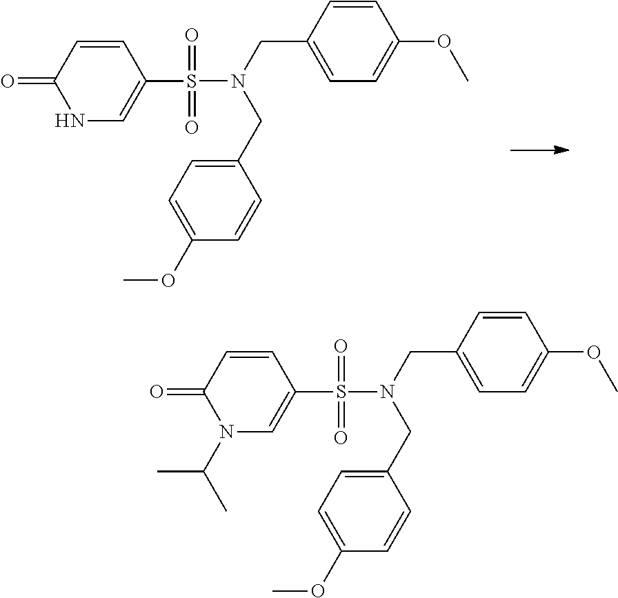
O=S(C1=CNC(=O)C=C1)(=O)N(CC1=CC=C(OC)C=C1)CC1=CC=C(OC)C=C1.O=S(C1=CN(C(C)C)C(=O)C=C1)(=O)N(CC1=CC=C(OC)C=C1)CC1=CC=C(OC)C=C1
